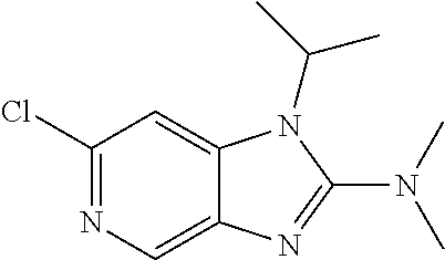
C1(Cl)=NC=C2C(=C1)N(C(C)C)C(N(C)C)=N2
